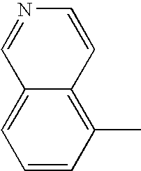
C1(C)=C2C(=CC=C1)C=NC=C2
